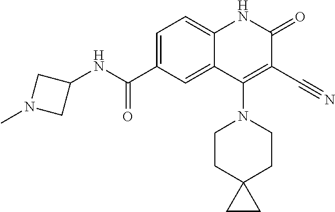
C1=C(C(NC2CN(C)C2)=O)C=C2C(=C1)NC(=O)C(C#N)=C2N1CCC2(CC1)CC2
